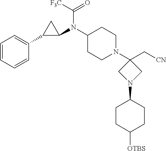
C1(N(C2CC2C2=CC=CC=C2)C([F3C])=O)CCN(C2(C[CN])CN(C3CCC([OTBS])CC3)C2)CC1
